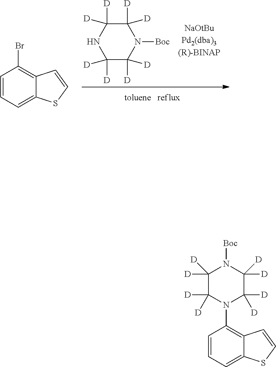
C1([D])([D])C([D])([D])NC([D])([D])C([D])([D])N1[Boc].C1=CC=C2C(=C1Br)C=CS2.C1=CC=C2C(=C1N1C([D])([D])C([D])([D])N([Boc])C([D])([D])C1([D])[D])C=CS2
